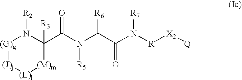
C1(C(N(C(C(N([R][X2][Q])[R7])=O)[R6])[R5])=O)([R3])N([R2])[(G)g][(J)j][(L)l][(M)m]1
